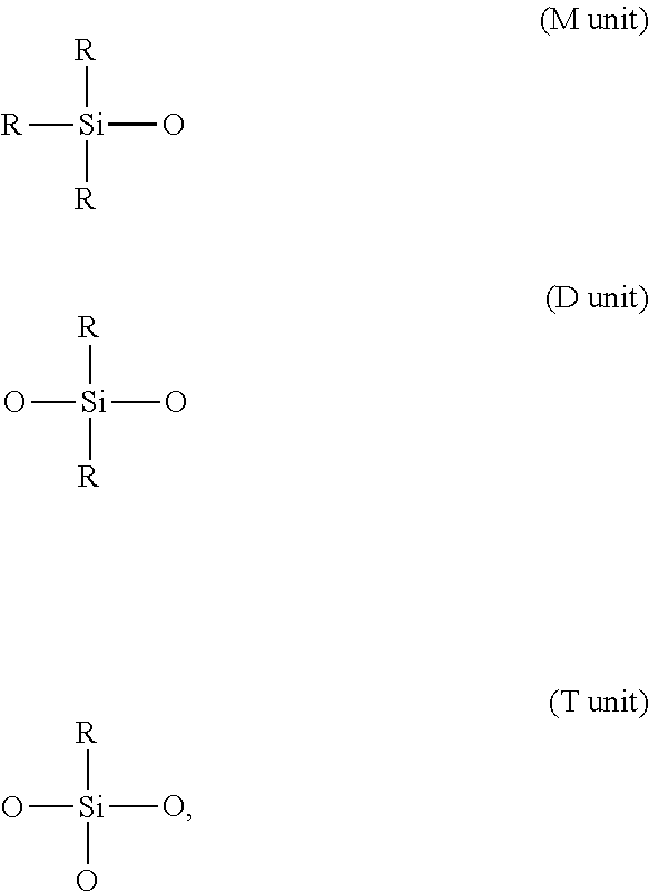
[R][Si](O)([R])[R].[R][Si](O)(O)[R].[R][Si](O)(O)O
